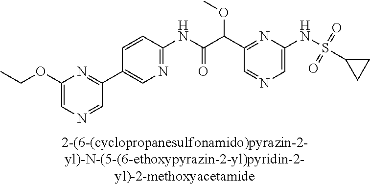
C1=C(NS(=O)(=O)C2CC2)N=C(C(C(NC2=NC=C(C3=NC(OCC)=CN=C3)C=C2)=O)OC)C=N1
